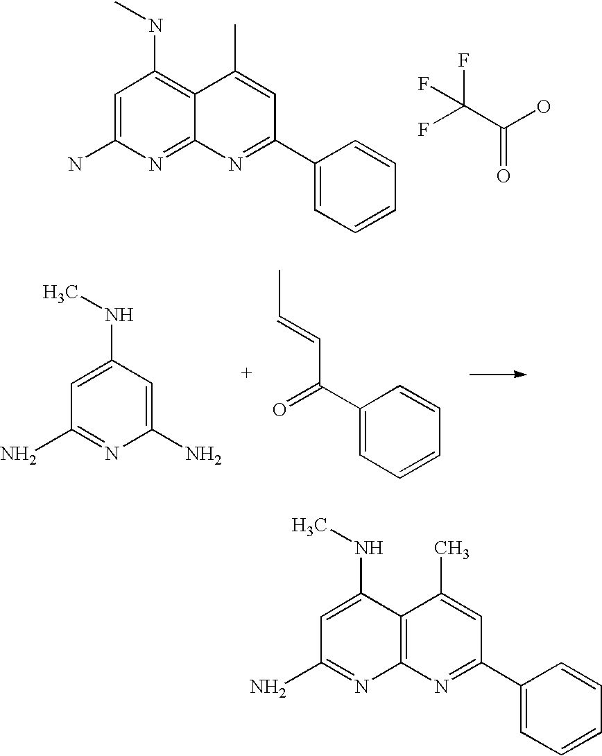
C1=C(N)N=C2C(=C1NC)C(C)=CC(C1=CC=CC=C1)=N2.C(C(=O)O)(F)(F)F.C1=C(NC)C=C(N)N=C1N.C1(C(C=CC)=O)=CC=CC=C1.C1=C(NC)C2=C(N=C1N)N=C(C1=CC=CC=C1)C=C2C
